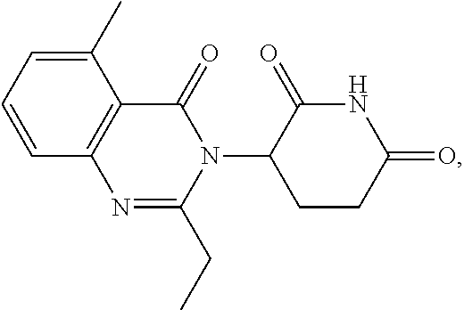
C1=CC=C(C)C2=C1N=C(CC)N(C1CCC(=O)NC1=O)C2=O
